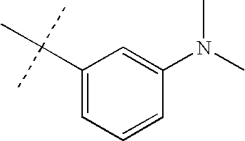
C1(C(C)(C)C)=CC=CC(N(C)C)=C1
